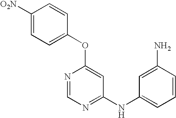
C1=C([O2N])C=CC(OC2=CC(NC3=CC=CC(N)=C3)=NC=N2)=C1
